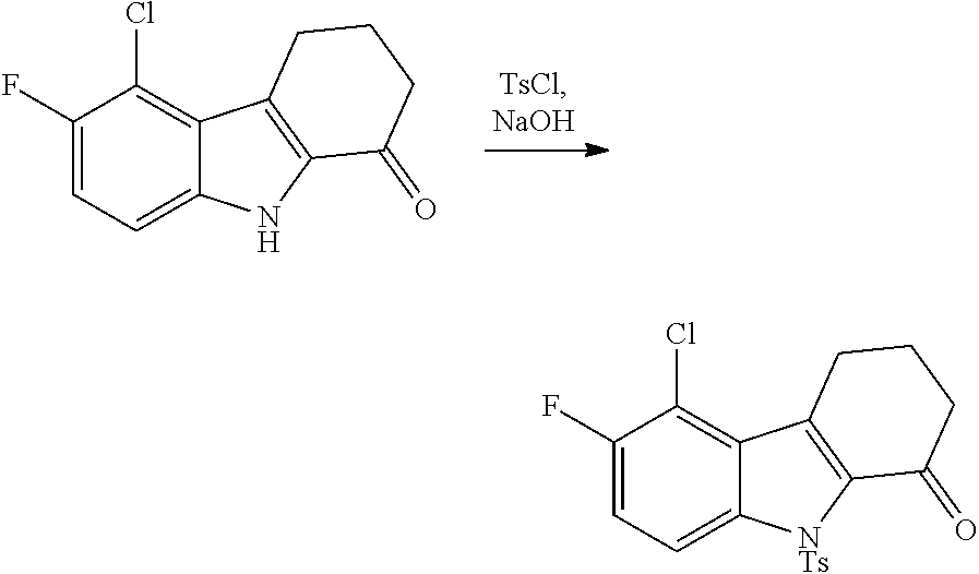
C1(F)=CC=C2C(=C1Cl)C1=C(N2)C(=O)CCC1.C1(F)=CC=C2C(=C1Cl)C1=C([NTs]2)C(=O)CCC1
